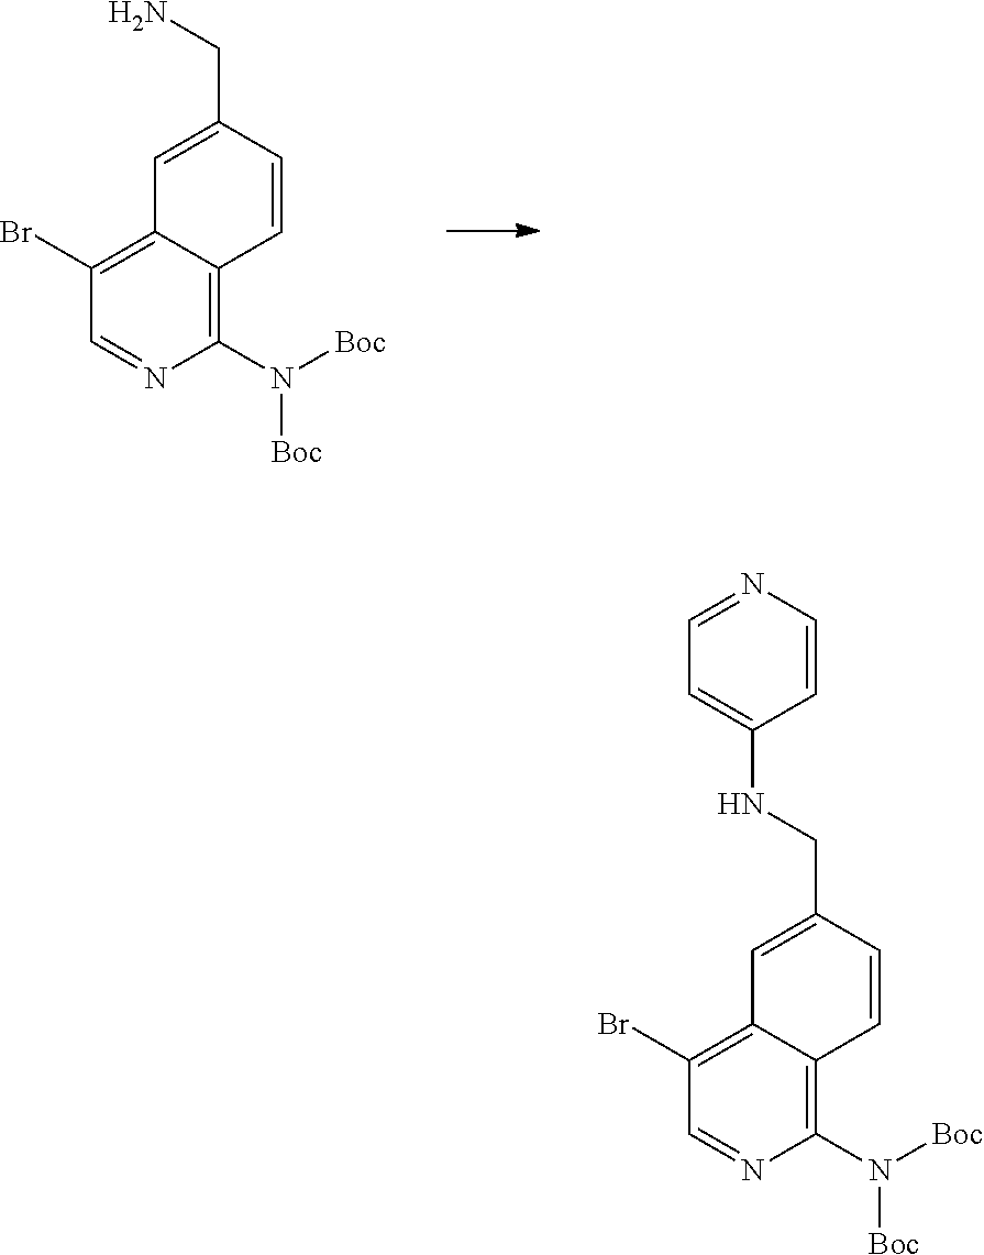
C1(N([Boc])[Boc])=C2C(=C(Br)C=N1)C=C(CN)C=C2.C1(N([Boc])[Boc])=C2C(=C(Br)C=N1)C=C(CNC1=CC=NC=C1)C=C2
